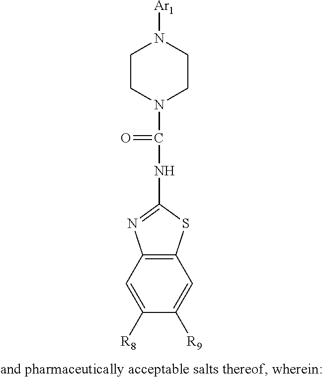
C1CN(C(=O)NC2=NC3=C(C=C([R9])C([R8])=C3)S2)CCN1[Ar1]
